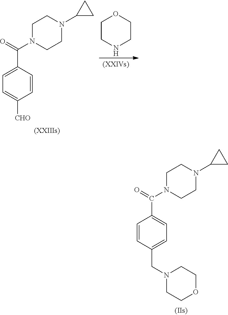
C1=C(C(=O)N2CCN(C3CC3)CC2)C=CC([CHO])=C1.C1CNCCO1.C1=CC(CN2CCOCC2)=CC=C1C(=O)N1CCN(C2CC2)CC1
